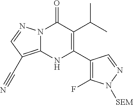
C12=C(C#N)C=NN1C(=O)C(C(C)C)=C(C1=C(F)N([SEM])N=C1)N2
